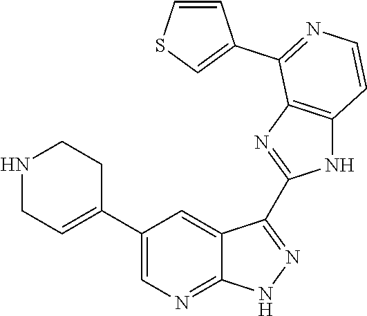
N1CC=C(C2=CN=C3C(=C2)C(C2=NC4=C(N2)C=CN=C4C2=CSC=C2)=N[N H]3)CC1
